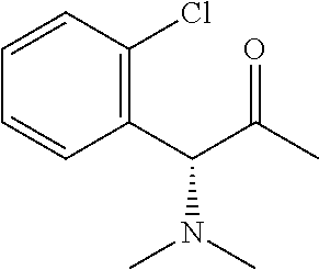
C1(C(C(C)=O)N(C)C)=C(Cl)C=CC=C1
